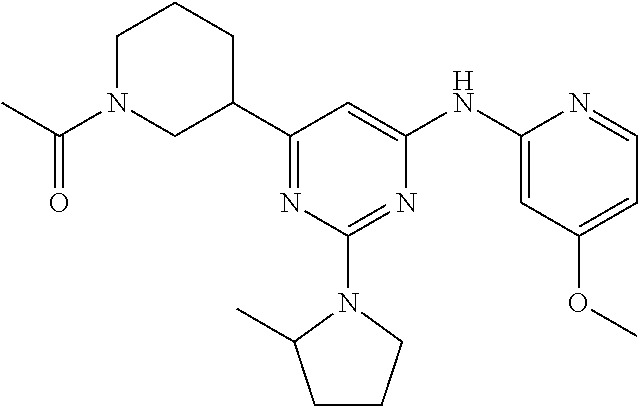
C1(C2CCCN(C(C)=O)C2)=NC(N2CCCC2C)=NC(NC2=CC(OC)=CC=N2)=C1
